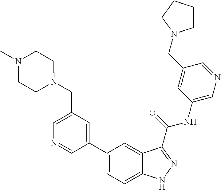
C1(CN2CCN(C)CC2)=CN=CC(C2=CC=C3C(=C2)C(C(NC2=CN=CC(CN4CCCC4)=C2)=O)=NN3)=C1
